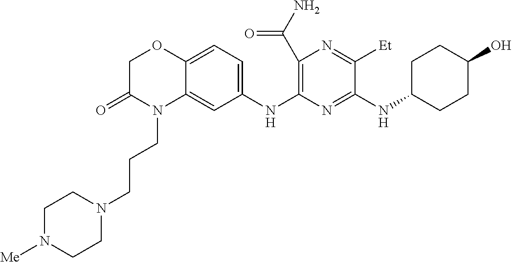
C1(C(N)=O)=C(NC2=CC=C3C(=C2)N(CCCN2CCN([Me])CC2)C(=O)CO3)N=C(NC2CCC(O)CC2)C([Et])=N1
